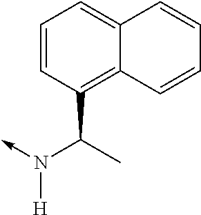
C(N(->C)[H])(C1=C2C(=CC=C1)C=CC=C2)C
